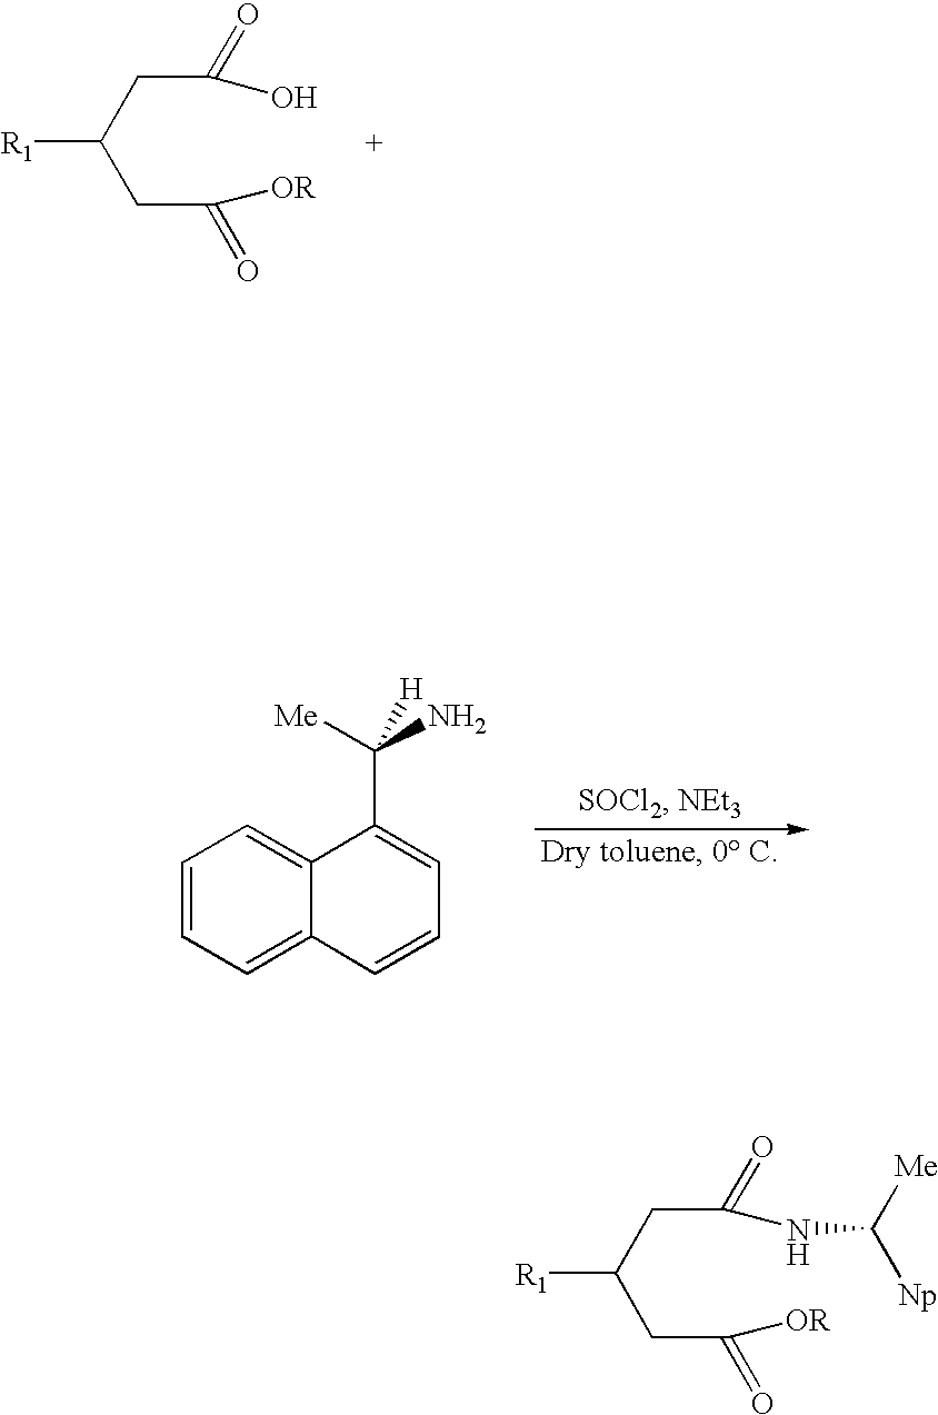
C1=CC=C2C(=C1)C(C([Me])(N)[H])=CC=C2.[R1]C(CC([OR])=O)CC(O)=O.[R1]C(CC([OR])=O)CC(NC([Np])[Me])=O
